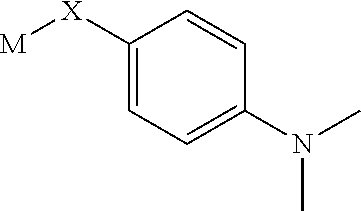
C1=C([X][M])C=CC(N(C)C)=C1
